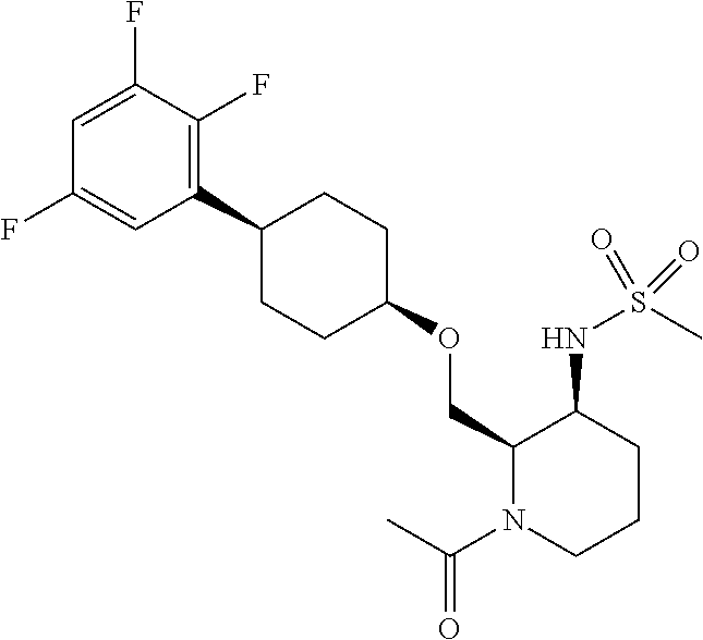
C1(COC2CCC(C3=C(F)C(F)=CC(F)=C3)CC2)N(C(C)=O)CCCC1NS(C)(=O)=O
